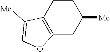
C1CC2=C(CC1[Me])OC=C2[Me]
